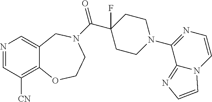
N1=CC([CN])=C2C(=C1)CN(C(C1(F)CCN(C3=NC=CN4C3=NC=C4)CC1)=O)CCO2
